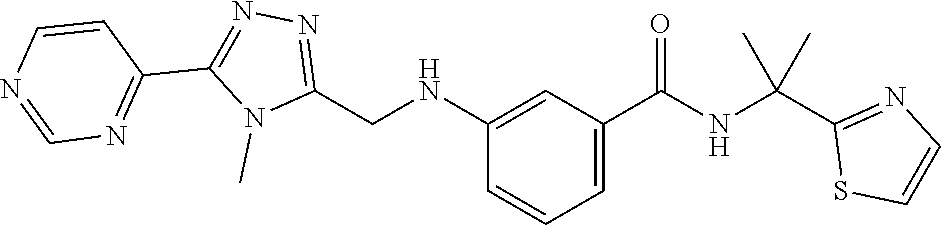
C(C1=NC=CS1)(NC(C1=CC=CC(NCC2=NN=C(C3=NC=NC=C3)N2C)=C1)=O)(C)C
